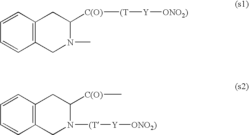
C1=CC2=C(C=C1)CN(C)C([C(O)][(T][Y][ONO2)])C2.C1=CC2=C(C=C1)CN([(T][Y][ONO2)])C([C(O)]C)C2
